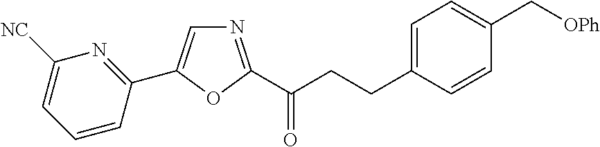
N1=C(C(=O)CCC2=CC=C(C[OPh])C=C2)OC(C2=NC([NC])=CC=C2)=C1
